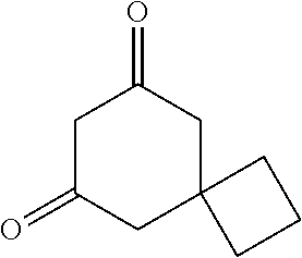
C1C(=O)CC2(CC1=O)CCC2
